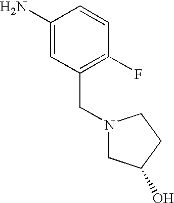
C1(N)=CC(CN2CC(O)CC2)=C(F)C=C1
